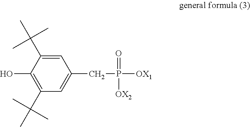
C1(O)=C(C(C)(C)C)C=C(CP([OX1])([OX2])=O)C=C1C(C)(C)C
